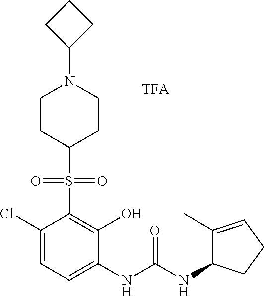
C1(Cl)=CC=C(NC(NC2C(C)=CCC2)=O)C(O)=C1S(=O)(=O)C1CCN(C2CCC2)CC1
